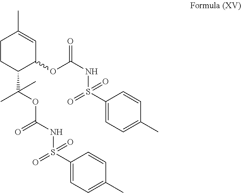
C1CC(C(OC(NS(=O)(C2=CC=C(C)C=C2)=O)=O)(C)C)C(OC(NS(C2=CC=C(C)C=C2)(=O)=O)=O)C=C1C
